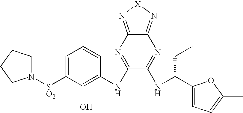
C1=C([SO2]N2CCCC2)C(O)=C(NC2=NC3=N[X]N=C3N=C2NC(C2=CC=C(C)O2)CC)C=C1
